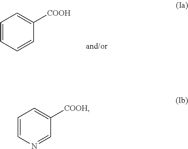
C1=CC=CC([COOH])=C1.C1=CN=CC([COOH])=C1
